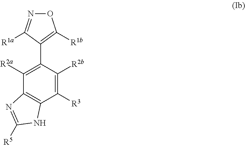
C1([R3])=C([R2b])C(C2=C([R1b])ON=C2[R1a])=C([R2a])C2=C1NC([R5])=N2
